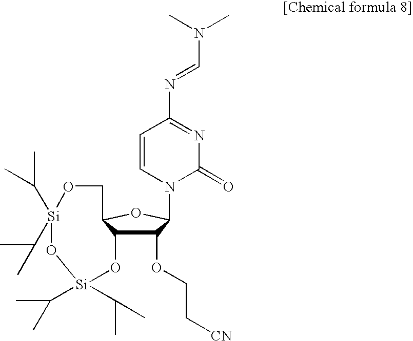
C1(OCC[CN])C2C(OC1N1C=CC(N=CN(C)C)=NC1=O)CO[Si](C(C)C)(C(C)C)O[Si](C(C)C)(C(C)C)O2
